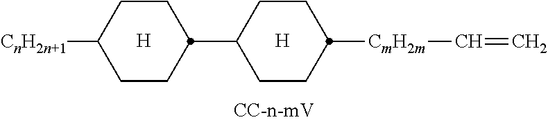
[CnH2n+1]C1CCC(C2CCC([CmH2m]C=C)CC2)CC1.[H].[H]
